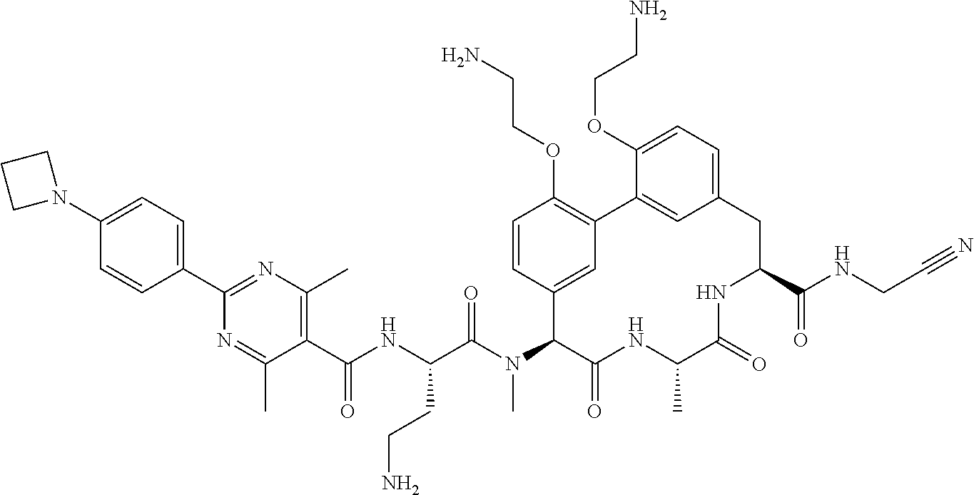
C1(C(NC(C(N(C2C(=O)NC(C)C(=O)NC(C(NCC#N)=O)CC3=CC=C(OCCN)C(=C3)C3=C(OCCN)C=CC2=C3)C)=O)CCN)=O)=C(C)N=C(C2=CC=C(N3CCC3)C=C2)N=C1C
